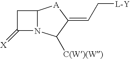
C1C(=[X])N2C1[A]C(=CC[L-Y])C2[C(W)(W)]
